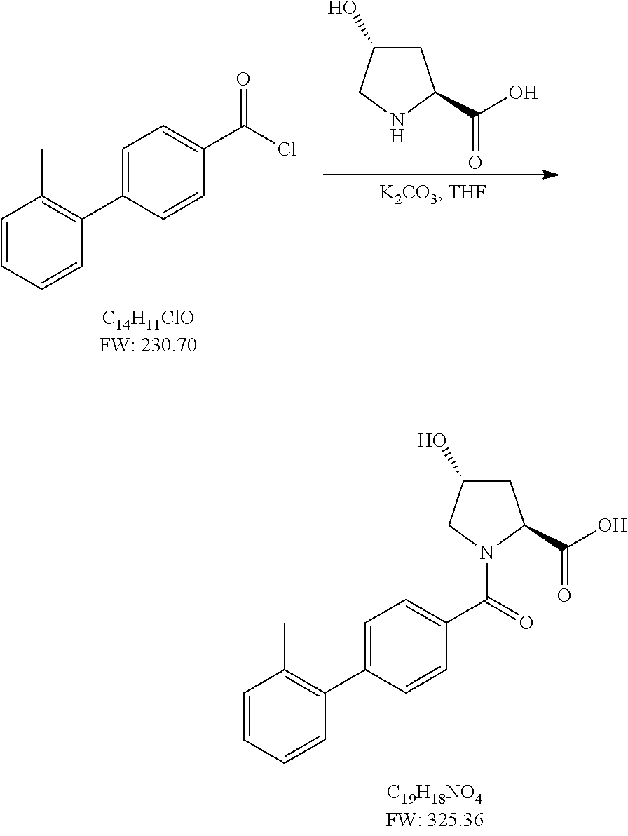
C1=CC=CC(C2=CC=C(C(=O)N3CC(O)CC3C(O)=O)C=C2)=C1C.C1=CC=CC(C2=CC=C(C(Cl)=O)C=C2)=C1C.C1C(O)CNC1C(O)=O
